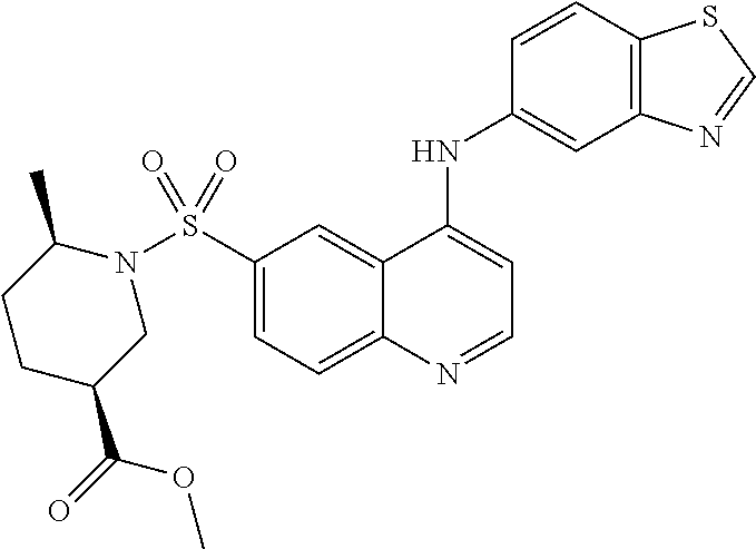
N1(S(C2=CC=C3C(=C2)C(NC2=CC4=C(C=C2)SC=N4)=CC=N3)(=O)=O)C(C)CCC(C(OC)=O)C1
